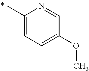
CC1=CC=C(OC)C=N1
